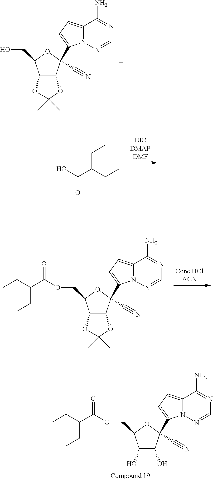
O1C2C(OC1(C)C)C(CO)OC2(C1=CC=C2N1N=CN=C2N)C#N.OC(C(CC)CC)=O.O1C2C(OC1(C)C)C(COC(C(CC)CC)=O)OC2(C1=CC=C2N1N=CN=C2N)C#N.OC1C(O)C(COC(C(CC)CC)=O)OC1(C1=CC=C2N1N=CN=C2N)C#N
